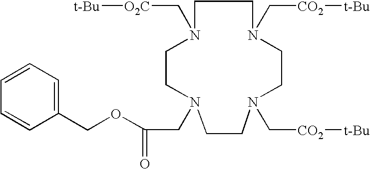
C1CN(CC(OCC2=CC=CC=C2)=O)CCN(C[CO2][t-Bu])CCN(C[CO2][t-Bu])CCN1C[O2C][t-Bu]
